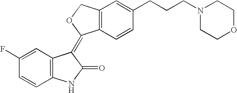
C1=C(F)C=CC2=C1C(=C1C3=C(C=C(CCCN4CCOCC4)C=C3)CO1)C(=O)N2
